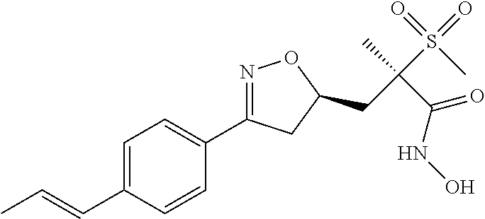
C1=C(C=CC)C=CC(C2=NOC(CC(S(=O)(=O)C)(C)C(=O)NO)C2)=C1
